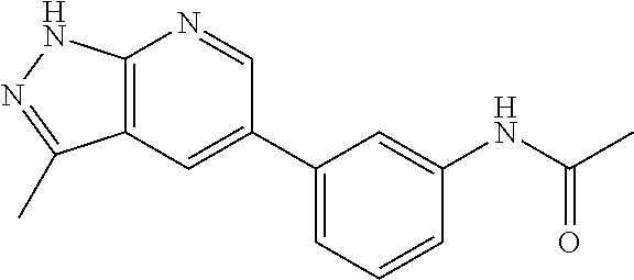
C1=C(C2=CC3=C(N=C2)NN=C3C)C=C(NC(C)=O)C=C1
